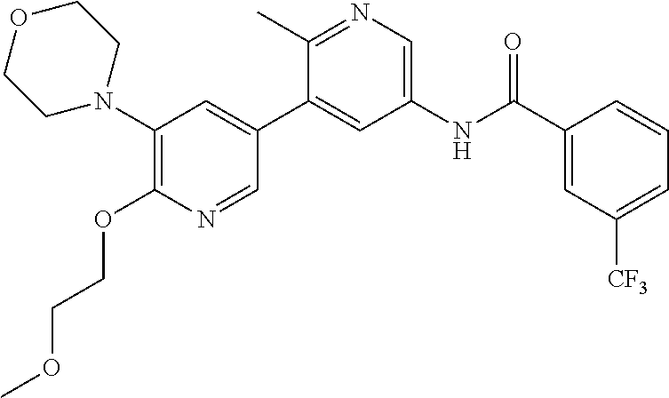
C1(N2CCOCC2)=C(OCCOC)N=CC(C2=CC(NC(C3=CC([CF3])=CC=C3)=O)=CN=C2C)=C1
